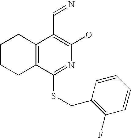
C1CCC2=C(C1)C(C=N)=C(O)N=C2SCC1=C(F)C=CC=C1
